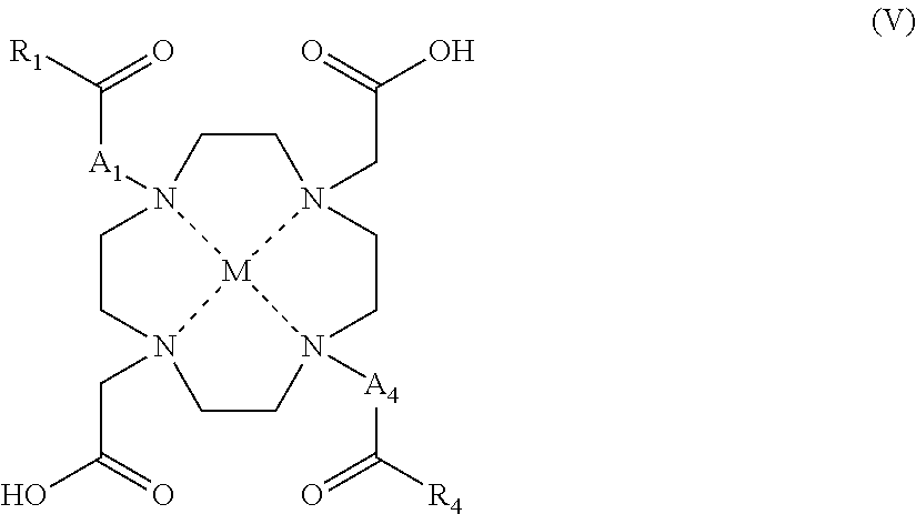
C1CN2(CC(=O)O)CCN3([A4]C(=O)[R4])CCN4(CC(=O)O)CCN1([A1]C(=O)[R1])[M]432
